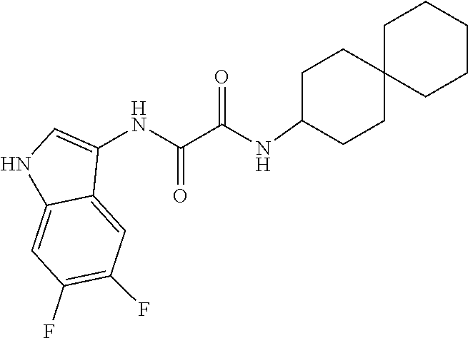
C1C(NC(C(NC2=CNC3=CC(F)=C(F)C=C32)=O)=O)CCC2(C1)CCCCC2
